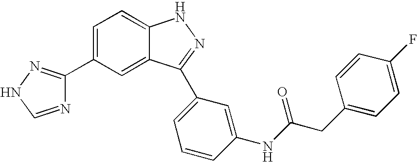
C1(C2=CC=C3C(=C2)C(C2=CC=CC(NC(CC4=CC=C(F)C=C4)=O)=C2)=NN3)=NNC=N1
